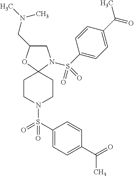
C1C(CN(C)C)OC2(N1S(C1=CC=C(C(=O)C)C=C1)(=O)=O)CCN(S(C1=CC=C(C(=O)C)C=C1)(=O)=O)CC2
